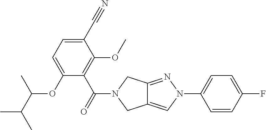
C1(C#N)=CC=C(OC(C)C(C)C)C(C(=O)N2CC3=CN(C4=CC=C(F)C=C4)N=C3C2)=C1OC
